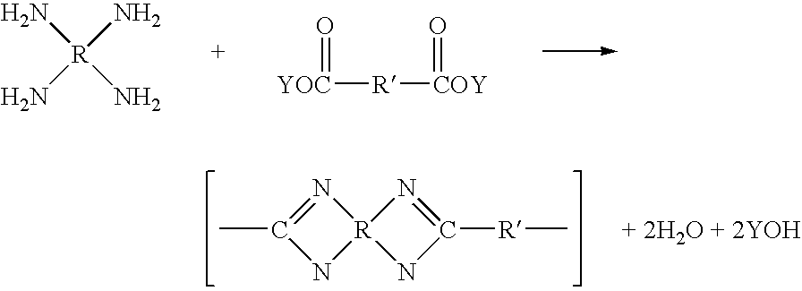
N[R](N)(N)N.[YOC]([R][COY]=O)=O.N1=C(C)N[R]12NC([R]C)=N2
